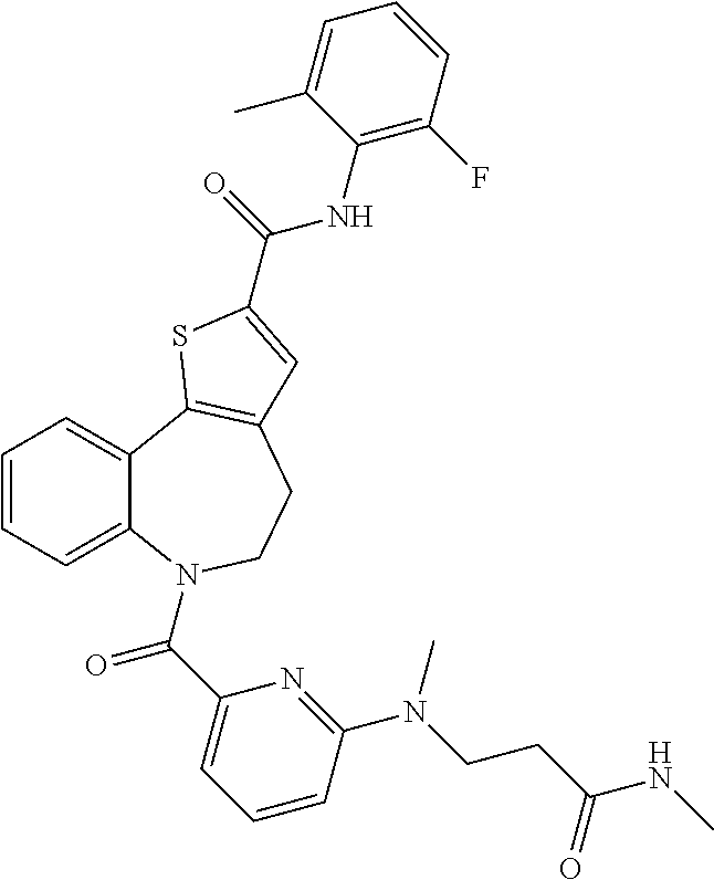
C1=CC=C2C(=C1)C1=C(CCN2C(C2=CC=CC(N(C)CCC(=O)NC)=N2)=O)C=C(C(NC2=C(F)C=CC=C2C)=O)S1
